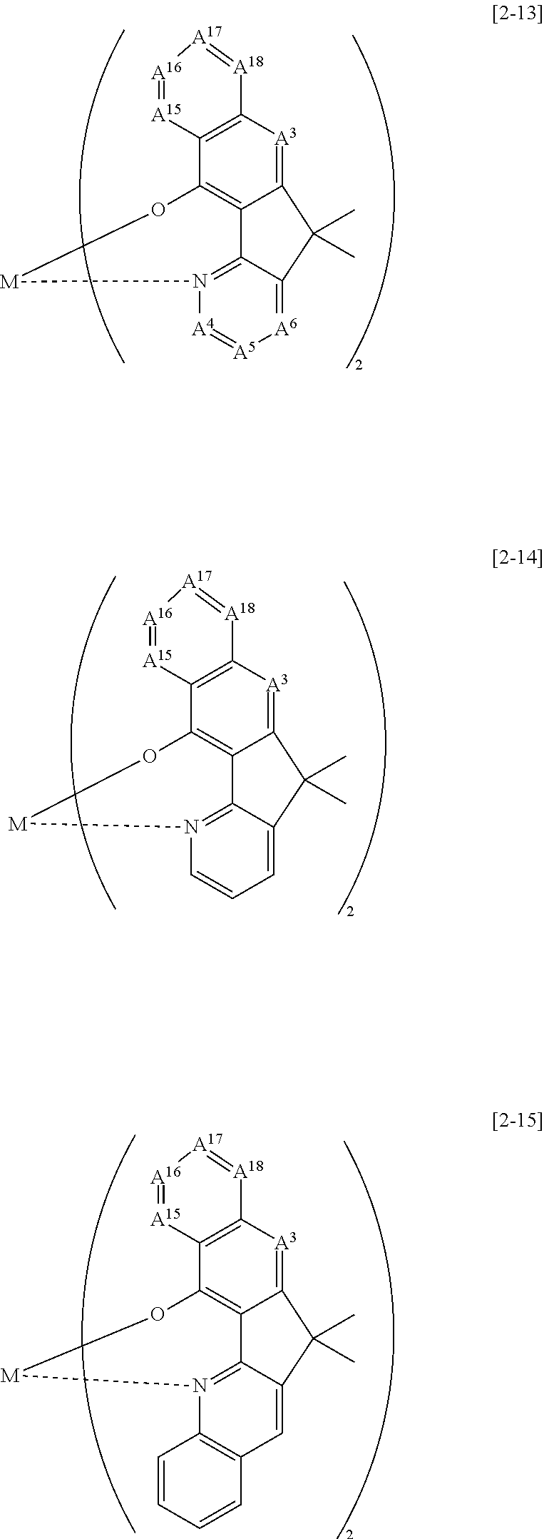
C12=[A3]C3=C(C4=C1C1=N([A4]=[A5][A6]=C1C2(C)C)[M]O4)[A15]=[A16][A17]=[A18]3.C12=[A3]C3=C(C4=C1C1=N(C=CC=C1C2(C)C)[M]O4)[A15]=[A16][A17]=[A18]3.C12=[A3]C3=C(C4=C1C1=N(C5=C(C=C1C2(C)C)C=CC=C5)[M]O4)[A15]=[A16][A17]=[A18]3
